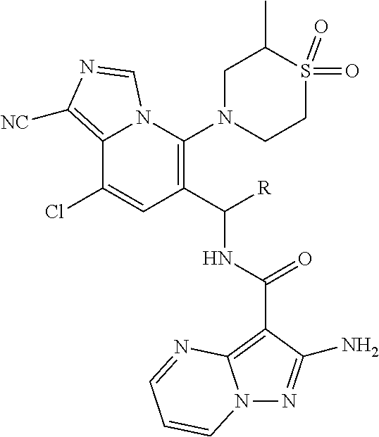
C(C1=C(N2CCS(=O)(=O)C(C)C2)N2C(=C([NC])N=C2)C(Cl)=C1)(NC(C1=C2N(N=C1N)C=CC=N2)=O)[R]
